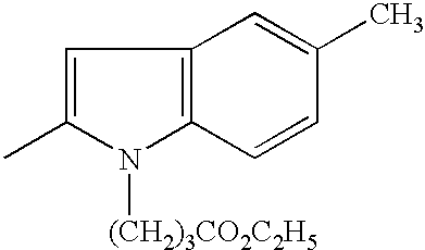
C1=C(C)N([(CH2)3CO2C2H5])C2=C1C=C(C)C=C2
